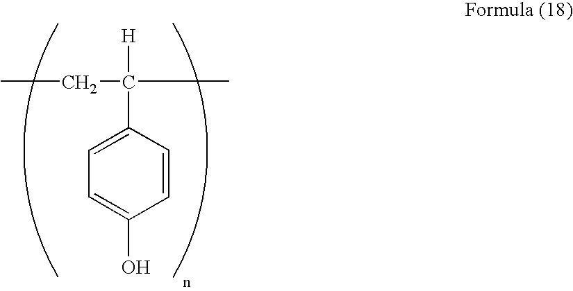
CCC([H])(C1=CC=C(O)C=C1)C
